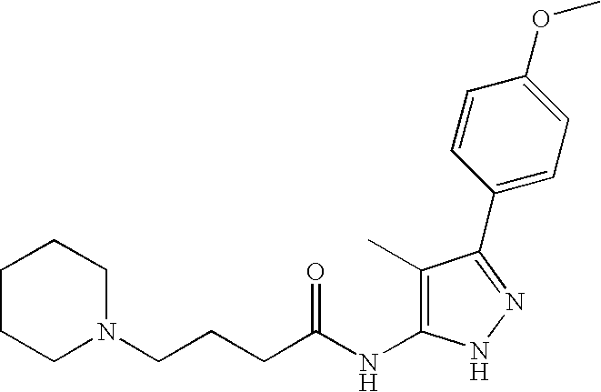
C1CCN(CCCC(NC2=C(C)C(C3=CC=C(OC)C=C3)=NN2)=O)CC1
